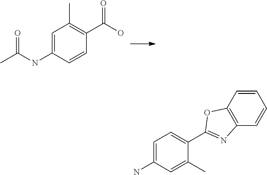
C1=C(NC(C)=O)C=CC(C(O)=O)=C1C.C1=C(N)C=C(C)C(C2=NC3=C(C=CC=C3)O2)=C1
